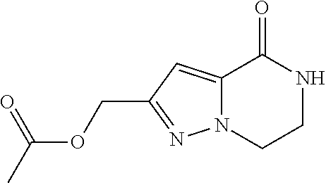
O(CC1=NN2C(=C1)C(=O)NCC2)C(=O)C
